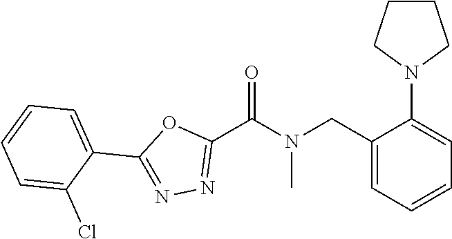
C1(C(N(CC2=CC=CC=C2N2CCCC2)C)=O)=NN=C(C2=CC=CC=C2Cl)O1
